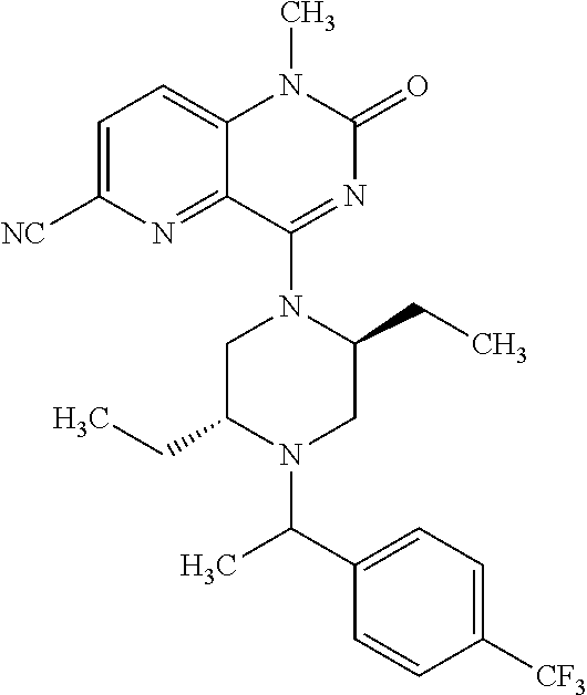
C1=C([NC])N=C2C(=C1)N(C)C(=O)N=C2N1C(CC)CN(C(C2=CC=C([CF3])C=C2)C)C(CC)C1
